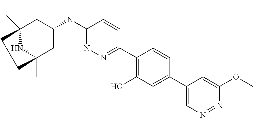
C12(C)NC(C)(CC(N(C3=NN=C(C4=C(O)C=C(C5=CN=NC(OC)=C5)C=C4)C=C3)C)C1)CC2
